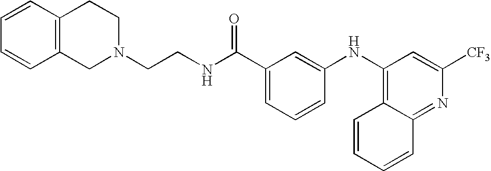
N1(CCNC(C2=CC=CC(NC3=C4C(=NC([CF3])=C3)C=CC=C4)=C2)=O)CCC2=C(C1)C=CC=C2
